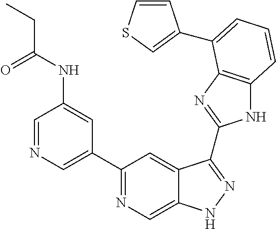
C1=NC=C(C2=NC=C3C(=C2)C(C2=NC4=C(N2)C=CC=C4C2=CSC=C2)=NN3)C=C1NC(CC)=O
